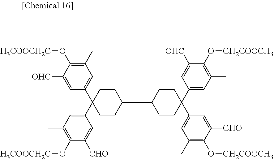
C(C)(C)(C1CCC(C2=CC(C)=C(O[CH2COOCH3])C([OHC])=C2)(C2=CC(C)=C(O[CH2COOCH3])C([CHO])=C2)CC1)C1CCC(C2=CC(C)=C(O[H3COOCH2C])C([OHC])=C2)(C2=CC(C)=C(O[H3COOCH2C])C([CHO])=C2)CC1
